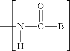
CN(C(B)=O)[H]
